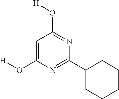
C1(C2=NC(O[H])=CC(O[H])=N2)CCCCC1
